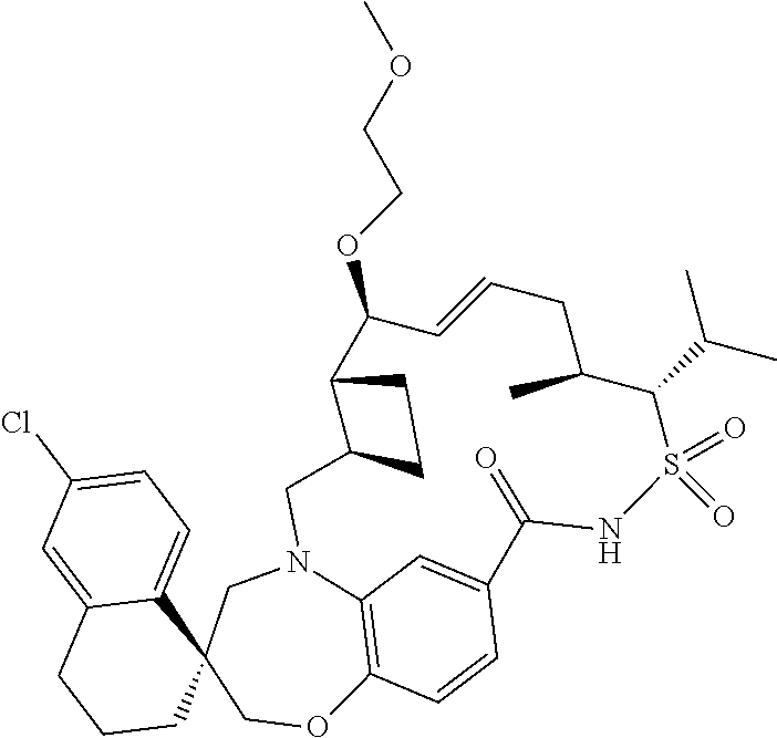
C1=C(Cl)C=C2C(=C1)C1(CCC2)COC2=C3N(C1)CC1CCC1C(OCCOC)C=CCC(C)C(C(C)C)S(=O)(=O)NC(=O)C(=C3)C=C2
